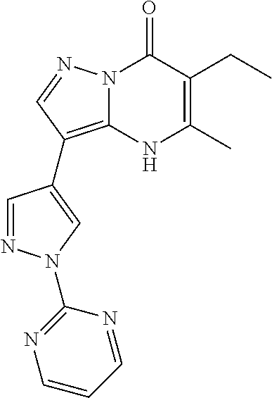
N12C(=C(C3=CN(C4=NC=CC=N4)N=C3)C=N1)NC(C)=C(CC)C2=O
